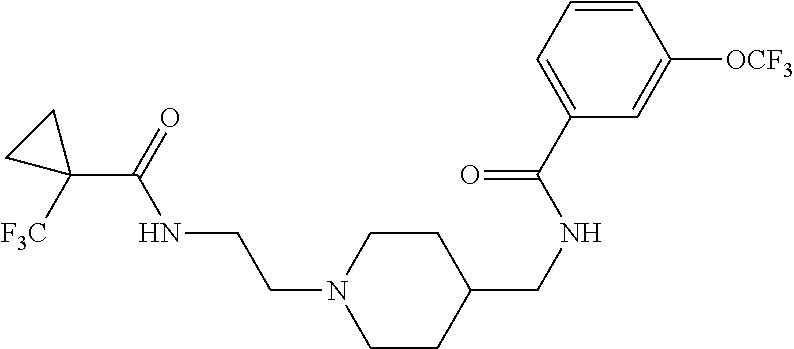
C1CC(CNC(C2=CC=CC([OCF3])=C2)=O)CCN1CCNC(C1([F3C])CC1)=O
